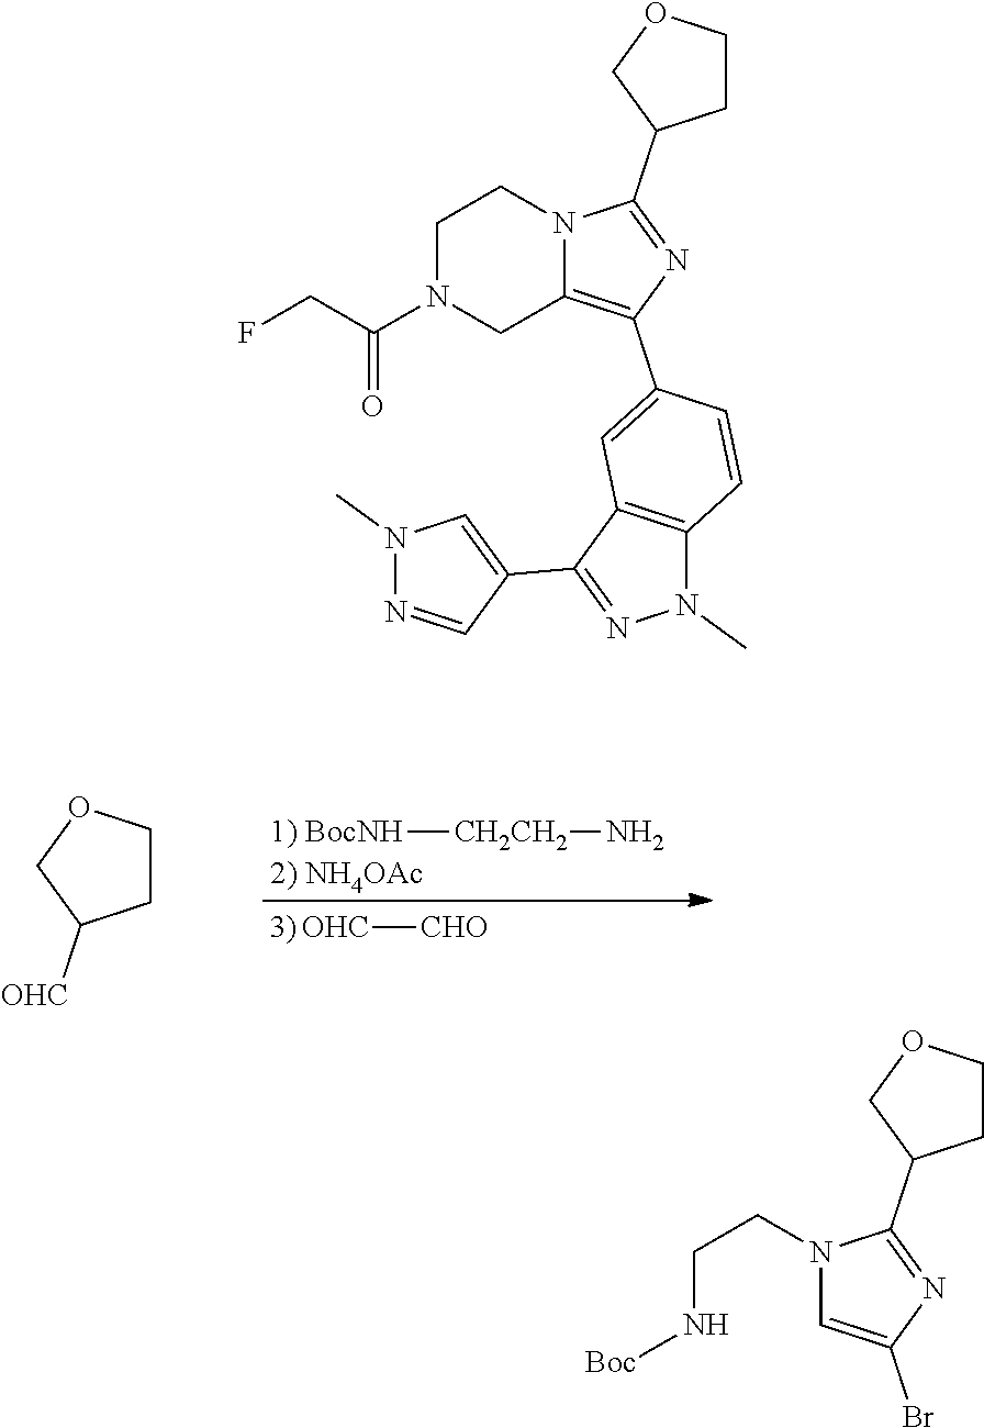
[BocNH][CH2CH2]N.[2) NH4OAc].[OHC][CHO].C1C([OHC])CCO1.C1N(C(CF)=O)CC2=C(C3=CC4=C(N(C)N=C4C4=CN(C)N=C4)C=C3)N=C(C3CCOC3)N2C1.C1C(C2=NC(Br)=CN2CCN[Boc])CCO1
